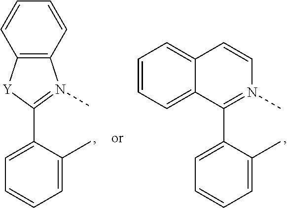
C12=C(C=CC=C1)N(C)=C(C1=CC=CC=C1C)[Y]2.C1(C2=CC=CC=C2C)=N(C)C=CC2=CC=CC=C12
